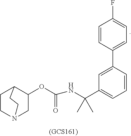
C1CN2CC(OC(=O)NC(C3=CC=CC(C4=CC=C(F)C=C4)=C3)(C)C)C1CC2
